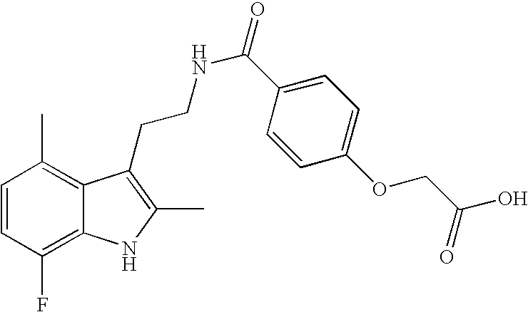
C1=CC(F)=C2C(=C1C)C(CCNC(=O)C1=CC=C(OCC(O)=O)C=C1)=C(C)N2
